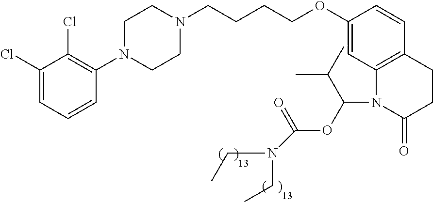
C1(Cl)=CC=CC(N2CCN(CCCCOC3=CC4=C(C=C3)CCC(=O)N4C(C(C)C)OC(=O)N(CC)CC)CC2)=C1Cl
